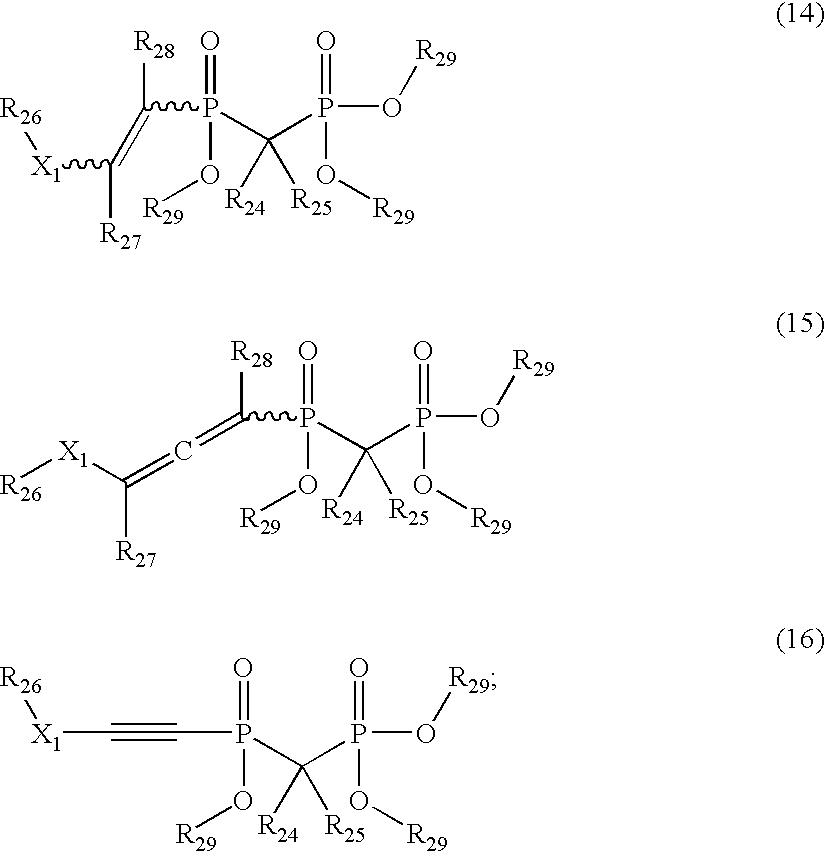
[R26][X1]C([R27])=C([R28])P(C(P(O[R29])(=O)O[R29])([R24])[R25])(O[R29])=O.[R28]C(P(C(P(O[R29])(=O)O[R29])([R24])[R25])(O[R29])=O)=C=C([X1][R26])[R27].P(C(P(O[R29])(=O)O[R29])([R24])[R25])(C#C[X1][R26])(O[R29])=O
